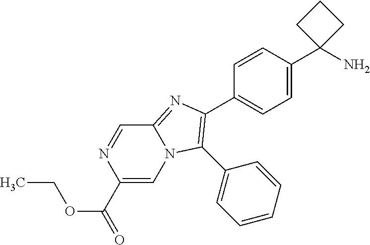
C1(C(=O)OCC)=CN2C(=NC(C3=CC=C(C4(N)CCC4)C=C3)=C2C2=CC=CC=C2)C=N1
